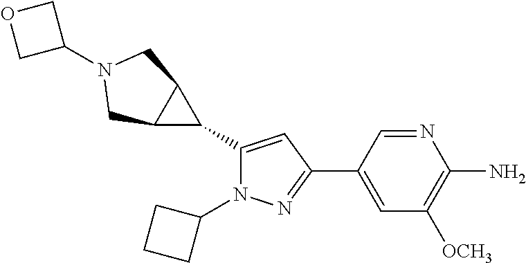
C1(C2C3C2CN(C2COC2)C3)=CC(C2=CC([OCH3])=C(N)N=C2)=NN1C1CCC1
